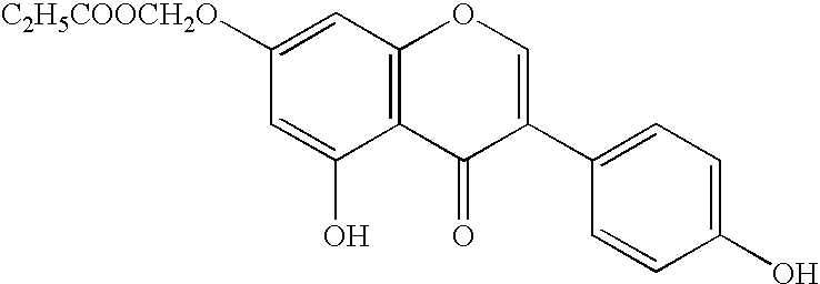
C12=C(C=C([C2H5COOCH2O])C=C1O)OC=C(C1=CC=C(O)C=C1)C2=O
